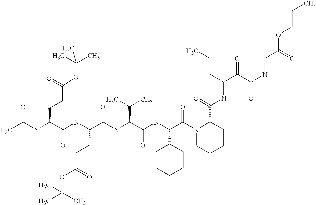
CC(NC(C(NC(C(NC(C(C)C)C(=O)NC(C1CCCCC1)C(=O)N1CCCCC1C(=O)NC(CCC)C(C(NCC(OCCC)=O)=O)=O)=O)CCC(=O)OC(C)(C)C)=O)CCC(OC(C)(C)C)=O)=O
